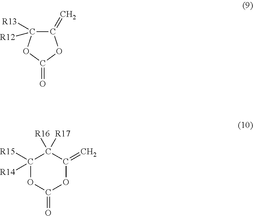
C1(=C)C([R13])([R12])OC(=O)O1.C1([R15])([R14])OC(=O)OC(=C)C1([R16])[R17]
